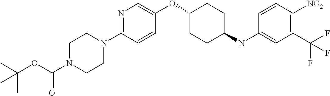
C1=CC(N2CCN(C(OC(C)(C)C)=O)CC2)=NC=C1OC1CCC(NC2=CC(C(F)(F)F)=C([NO2])C=C2)CC1
